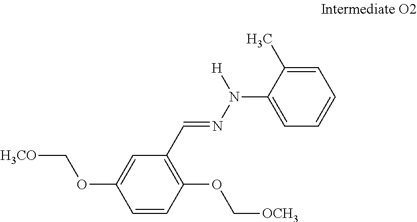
C1=CC(OC[OCH3])=C(C=NN(C2=CC=CC=C2C)[H])C=C1OC[H3CO]
